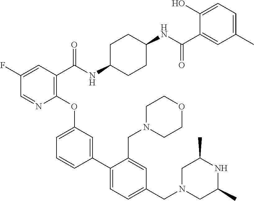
C1(F)=CC(C(NC2CCC(NC(C3=CC(C)=CC=C3O)=O)CC2)=O)=C(OC2=CC=CC(C3=CC=C(CN4CC(C)NC(C)C4)C=C3CN3CCOCC3)=C2)N=C1
